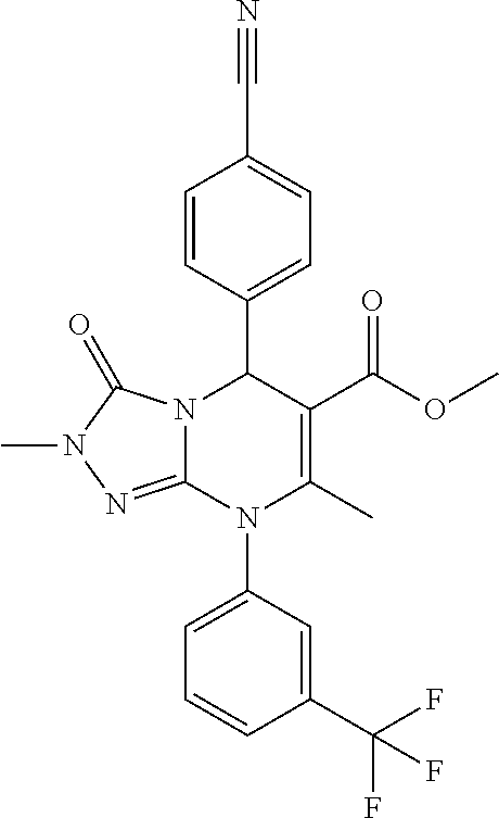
C1=CC(C2N3C(=NN(C)C3=O)N(C3=CC=CC(C(F)(F)F)=C3)C(C)=C2C(OC)=O)=CC=C1C#N
